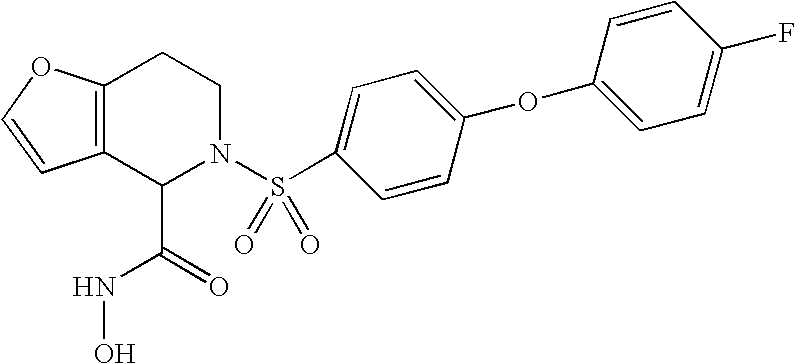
C12=C(C(C(=O)NO)N(S(C3=CC=C(OC4=CC=C(F)C=C4)C=C3)(=O)=O)CC1)C=CO2
